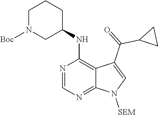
N1=CN=C2C(=C1NC1CN([Boc])CCC1)C(C(=O)C1CC1)=CN2[SEM]
